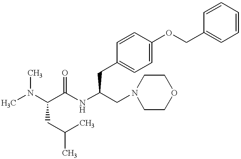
N(C(CN1CCOCC1)CC1=CC=C(OCC2=CC=CC=C2)C=C1)C(C(N(C)C)CC(C)C)=O
